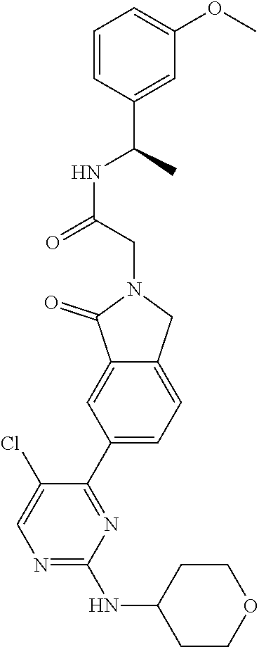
N1=C(NC2CCOCC2)N=C(C2=CC=C3C(=C2)C(=O)N(CC(NC(C)C2=CC(OC)=CC=C2)=O)C3)C(Cl)=C1
